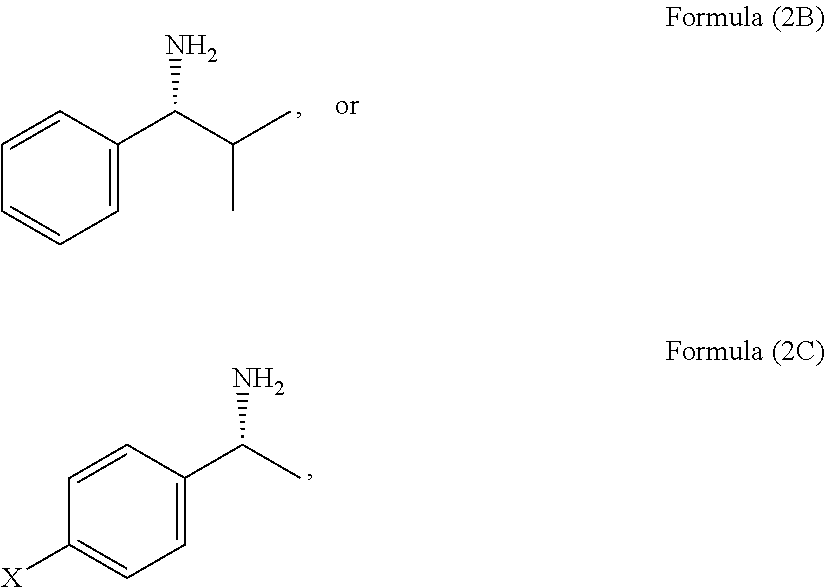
C1=CC(C(C(C)C)N)=CC=C1.C1=CC(C(C)N)=CC=C1[X]
